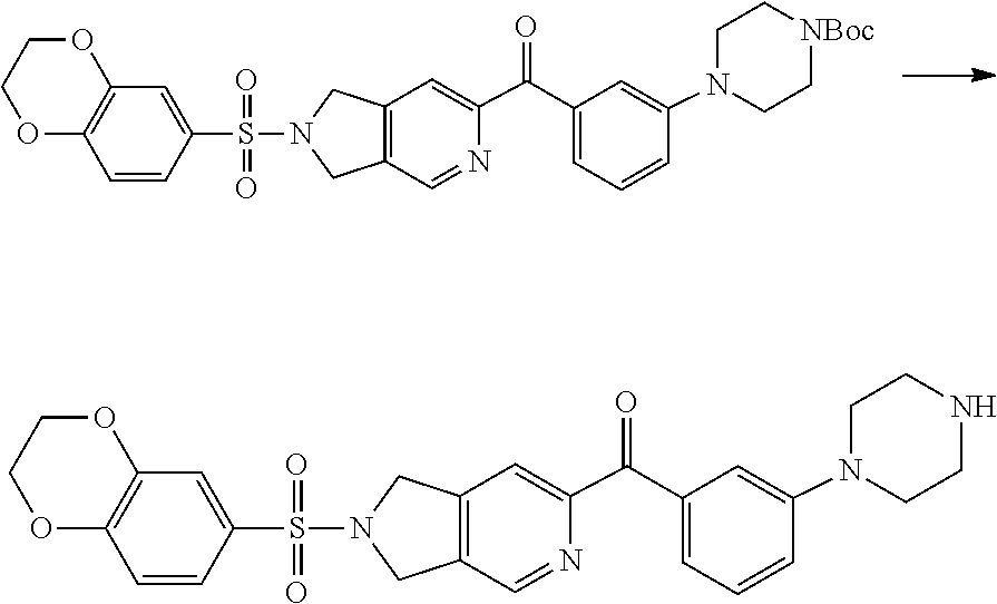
C1=C(S(=O)(=O)N2CC3=C(C=C(C(C4=CC=CC(N5CC[NBoc]CC5)=C4)=O)N=C3)C2)C=CC2=C1OCCO2.C1=C(S(=O)(=O)N2CC3=C(C=C(C(C4=CC=CC(N5CCNCC5)=C4)=O)N=C3)C2)C=CC2=C1OCCO2
